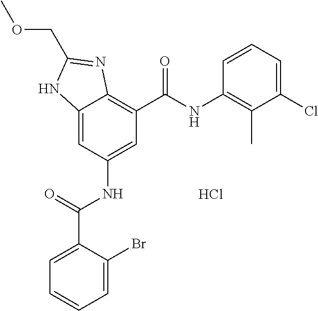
C12=CC(NC(C3=CC=CC=C3Br)=O)=CC(C(=O)NC3=C(C)C(Cl)=CC=C3)=C1N=C(COC)N2.Cl
